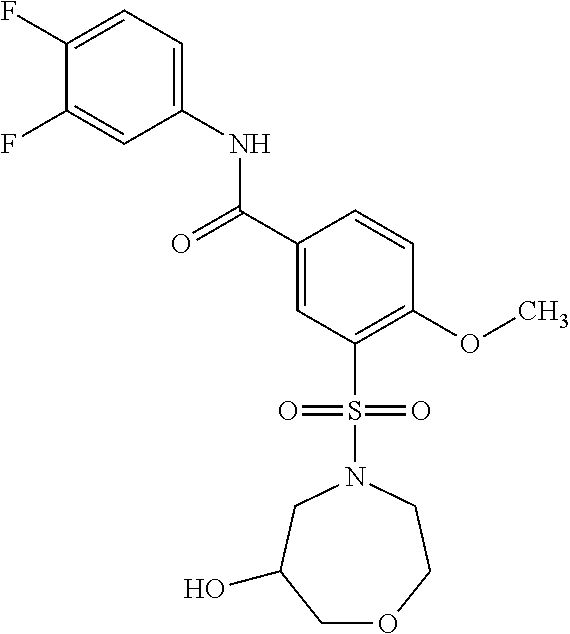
C1(F)=CC=C(NC(C2=CC(S(N3CC(O)COCC3)(=O)=O)=C(OC)C=C2)=O)C=C1F
